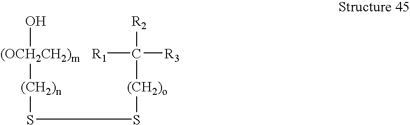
[(OCH2CH2)m]([(CH2)n]SS[(CH2)o]C([R1])([R3])[R2])O
